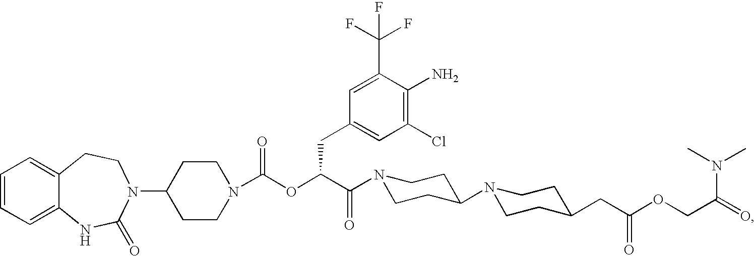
C1=CC=C2C(=C1)CCN(C1CCN(C(OC(C(=O)N3CCC(N4CCC(CC(OCC(=O)N(C)C)=O)CC4)CC3)CC3=CC(Cl)=C(N)C(C(F)(F)F)=C3)=O)CC1)C(=O)N2
